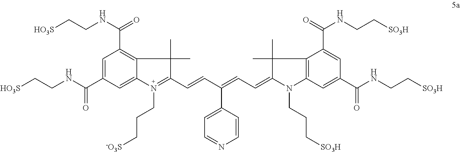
C1=C(C(=O)NCC[HO3S])C=C2C(=C1C(NCC[HO3S])=O)C(C)(C)C(C=CC(=CC=C1N(CCC[SO3H])C3=C(C(C(NCC[SO3H])=O)=CC(C(=O)NCC[SO3H])=C3)C1(C)C)C1=CC=NC=C1)=N2CCC[-O3S]
